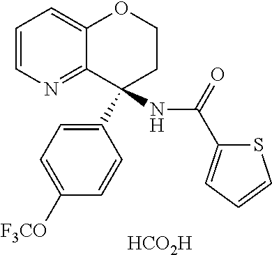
[HCO2H].C12=NC=CC=C1OCCC2(C1=CC=C([F3CO])C=C1)NC(C1=CC=CS1)=O
